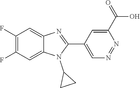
C1(F)=C(F)C=C2C(=C1)N=C(C1=CN=NC(C(=O)O)=C1)N2C1CC1
